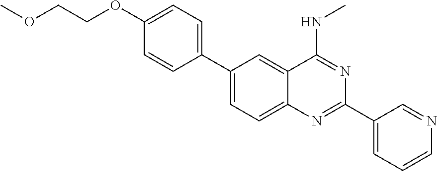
C1(C2=CC=C3C(=C2)C(NC)=NC(C2=CC=CN=C2)=N3)=CC=C(OCCOC)C=C1
